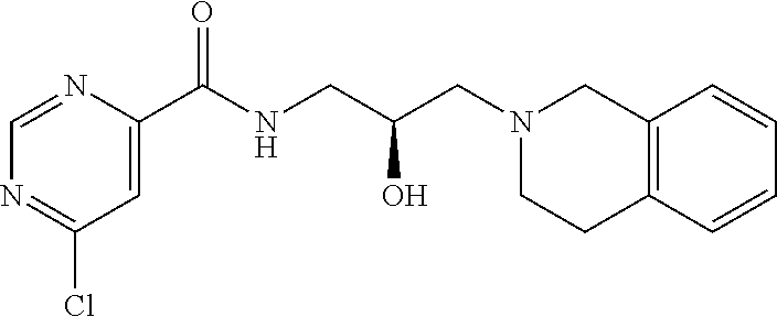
C12=C(C=CC=C1)CCN(CC(CNC(C1=CC(Cl)=NC=N1)=O)O)C2
